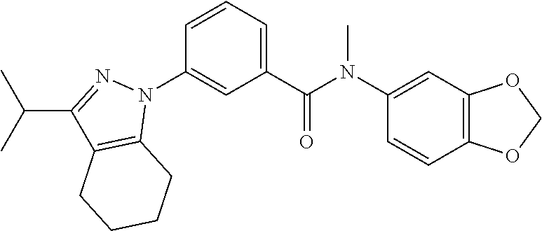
C1(N(C(C2=CC=CC(N3C4=C(C(C(C)C)=N3)CCCC4)=C2)=O)C)=CC2=C(C=C1)OCO2
